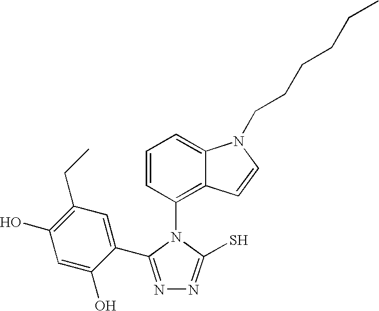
C1=CC(N2C(S)=NN=C2C2=CC(CC)=C(O)C=C2O)=C2C(=C1)N(CCCCCC)C=C2
